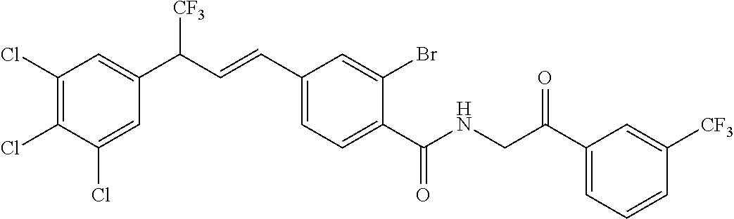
C1(Cl)=C(Cl)C(Cl)=CC(C(C=CC2=CC=C(C(NCC(=O)C3=CC=CC([CF3])=C3)=O)C(Br)=C2)[CF3])=C1
